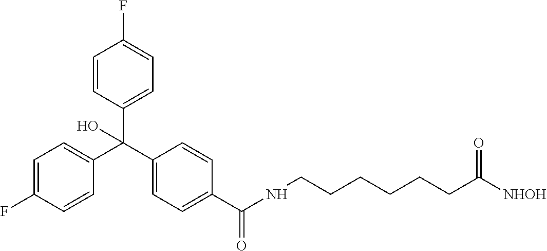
C1(C(C2=CC=C(F)C=C2)(C2=CC=C(F)C=C2)O)=CC=C(C(=O)NCCCCCCC([NHOH])=O)C=C1
